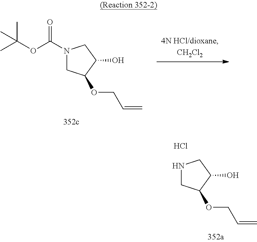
N1(C(OC(C)(C)C)=O)CC(OCC=C)C(O)C1.N1CC(OCC=C)C(O)C1.Cl
